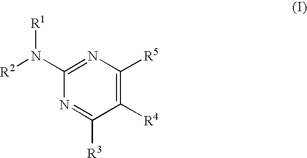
C1([R4])=C([R5])N=C(N([R2])[R1])N=C1[R3]
